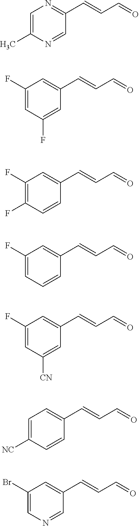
C1=C(C)N=CC(C=CC=O)=N1.C1(F)=CC(F)=CC(C=CC=O)=C1.C1(F)=C(F)C=CC(C=CC=O)=C1.C1(F)=CC=CC(C=CC=O)=C1.C1(F)=CC([CN])=CC(C=CC=O)=C1.C1=C([NC])C=CC(C=CC=O)=C1.C1(Br)=CN=CC(C=CC=O)=C1
